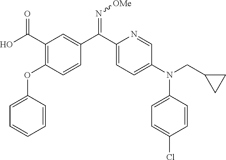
C1(C(=N[OMe])C2=CC(C(O)=O)=C(OC3=CC=CC=C3)C=C2)=CC=C(N(C2=CC=C(Cl)C=C2)CC2CC2)C=N1
